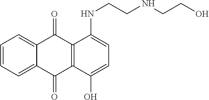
C1=CC=C2C(=C1)C(=O)C1=C(C2=O)C(O)=CC=C1NCCNCCO
